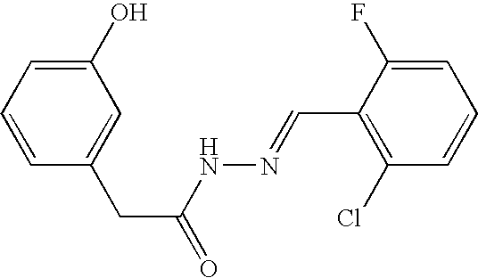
C1(O)=CC=CC(CC(=O)NN=CC2=C(Cl)C=CC=C2F)=C1
